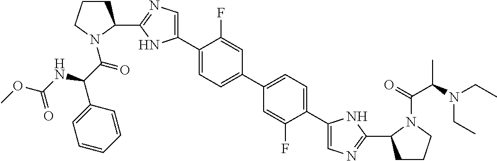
C1(C2=CN=C(C3CCCN3C(C(C3=CC=CC=C3)NC(OC)=O)=O)N2)=CC=C(C2=CC=C(C3=CN=C(C4CCCN4C(=O)C(N(CC)CC)C)N3)C(F)=C2)C=C1F
